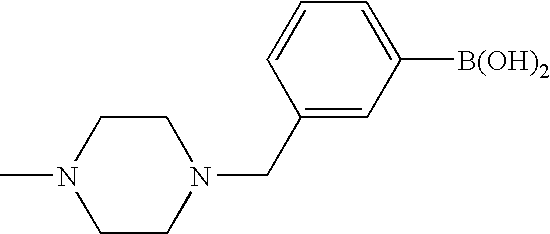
[B(OH)2]C1=CC=CC(CN2CCN(C)CC2)=C1
